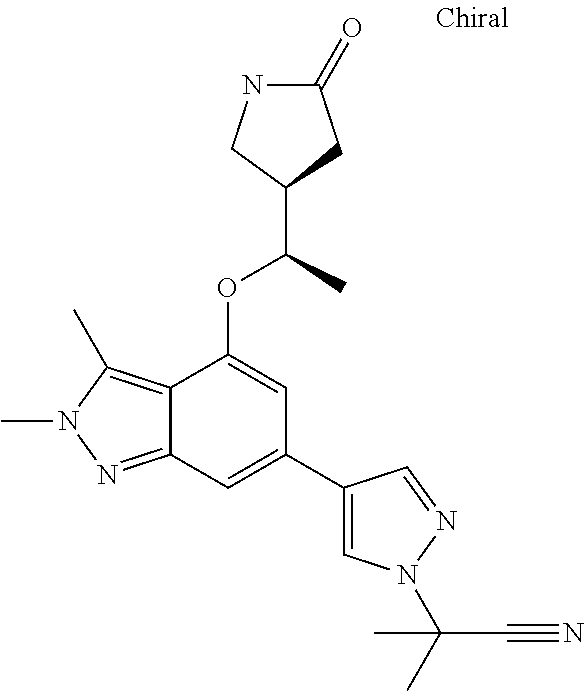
N1C(=O)CC(C(C)OC2=CC(C3=CN(C(C)(C#N)C)N=C3)=CC3=NN(C)C(C)=C23)C1
